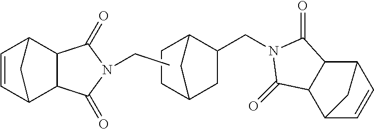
C1=CC2C3C(C1C2)C(=O)N(CC)C3=O.C12CC(CN3C(=O)C4C5C=CC(C4C3=O)C5)C(C1)CC2
